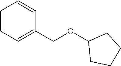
C1=CC=C(COC2CCCC2)C=C1
